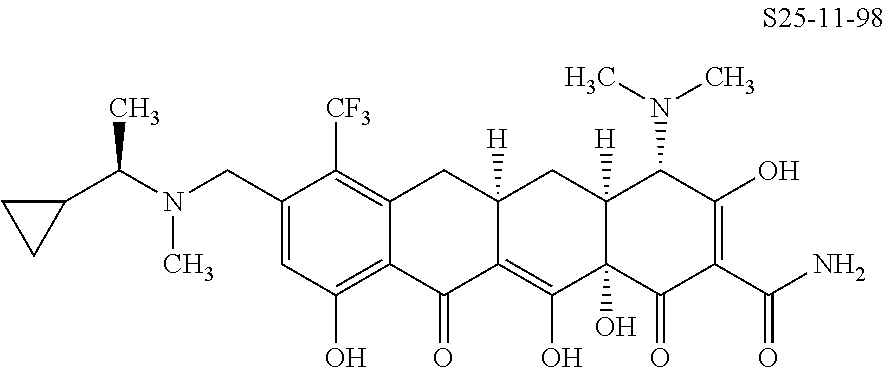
C(N(C)CC1=CC(O)=C2C(=C1[CF3])CC1([H])C(=C(O)C3(O)C([H])(C1)C(N(C)C)C(O)=C(C(N)=O)C3=O)C2=O)(C1CC1)C
